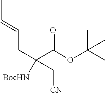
CC=CCC(C(OC(C)(C)C)=O)([BocHN])C[CN]
